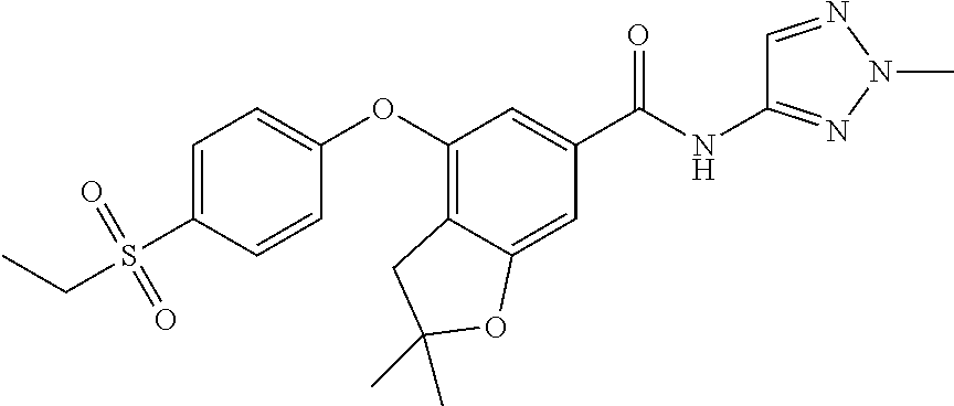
C1=C(S(CC)(=O)=O)C=CC(OC2=C3C(=CC(C(=O)NC4=NN(C)N=C4)=C2)OC(C)(C)C3)=C1
